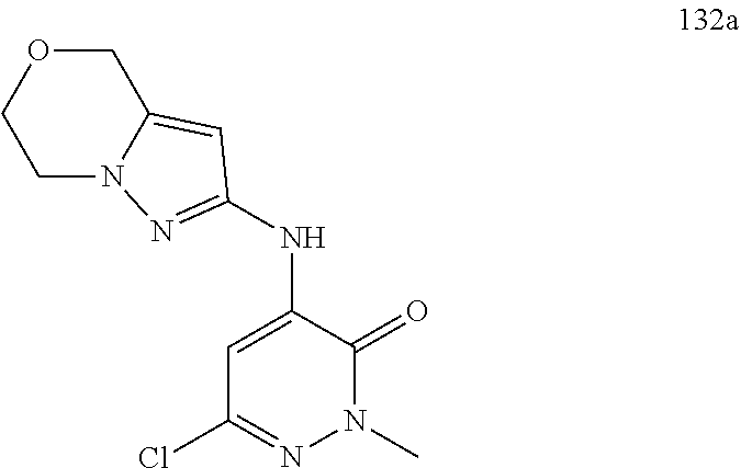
C1N2C(=CC(NC3=CC(Cl)=NN(C)C3=O)=N2)COC1
